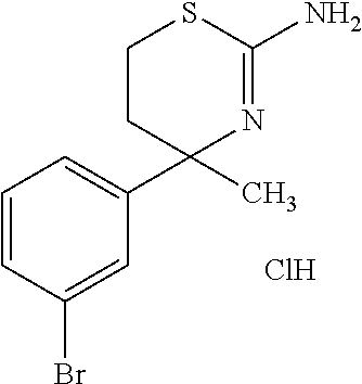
C1=CC(Br)=CC(C2(C)N=C(N)SCC2)=C1.Cl
